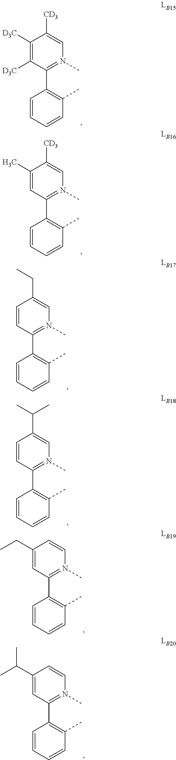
C1([D3C])=C([D3C])C(C2=C(C)C=CC=C2)=N(C)C=C1[CD3].C1(C)=CC(C2=C(C)C=CC=C2)=N(C)C=C1[CD3].C1=CC(C2=C(C)C=CC=C2)=N(C)C=C1CC.C1=CC(C2=C(C)C=CC=C2)=N(C)C=C1C(C)C.C1(CC)=CC(C2=C(C)C=CC=C2)=N(C)C=C1.C1(C(C)C)=CC(C2=C(C)C=CC=C2)=N(C)C=C1
